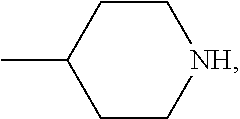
CC1CC[NH]CC1
